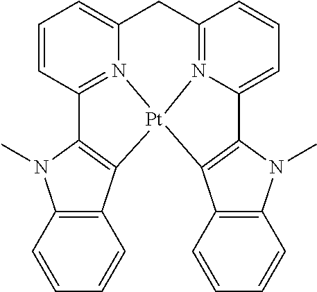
C1=CC2=C(C=C1)C1=C(N2C)C2=N3C(=CC=C2)CC2=N4C(=CC=C2)C2=C(C5=C(C=CC=C5)N2C)[Pt]134
